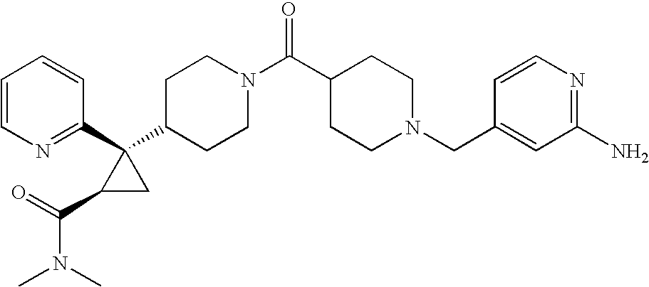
C1=CN=C(C2(C3CCN(C(C4CCN(CC5=CC(N)=NC=C5)CC4)=O)CC3)C(C(=O)N(C)C)C2)C=C1
